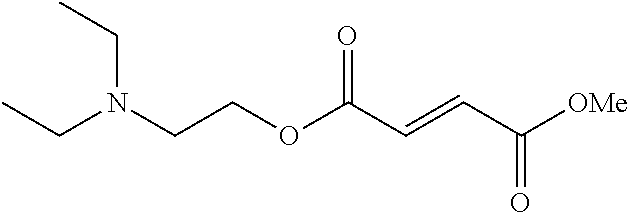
C(COC(C=CC([OMe])=O)=O)N(CC)CC
